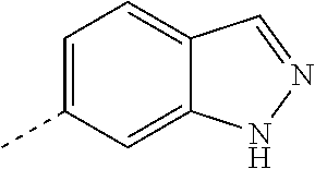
C1=C(C)C=C2C(=C1)C=NN2
